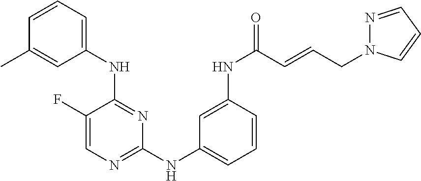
N(C1=NC=C(F)C(NC2=CC=CC(C)=C2)=N1)C1=CC=CC(NC(=O)C=CCN2N=CC=C2)=C1
